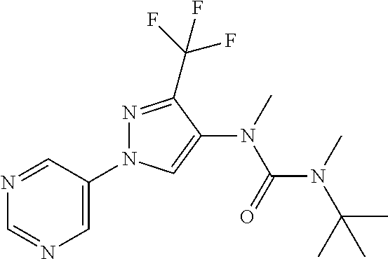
N1=CC(N2N=C(C(F)(F)F)C(N(C(N(C(C)(C)C)C)=O)C)=C2)=CN=C1
